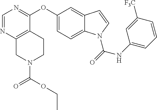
N1(C(OCC)=O)CCC2=C(C1)N=CN=C2OC1=CC=C2C(=C1)C=CN2C(=O)NC1=CC=CC([F3C])=C1
